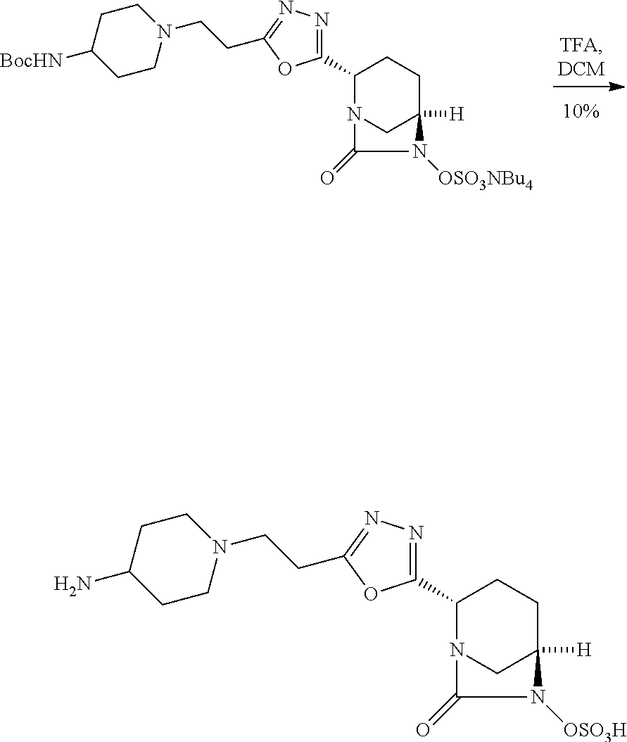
C1(C2=NN=C(CCN3CCC([BocHN])CC3)O2)N2CC([H])(CC1)N([OSO3NBu4])C2=O.C1(C2=NN=C(CCN3CCC(N)CC3)O2)N2CC([H])(CC1)N([OSO3H])C2=O
